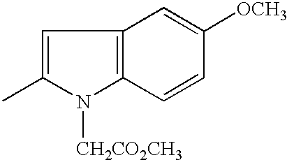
C1=C(C)N([CH2CO2CH3])C2=C1C=C([OCH3])C=C2
